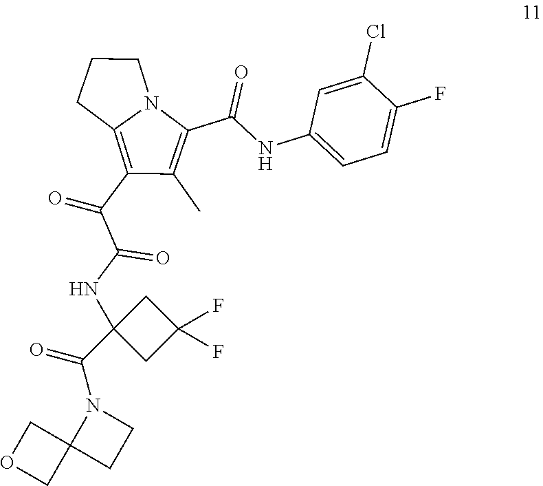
C(C1=C(C)C(C(C(NC2(C(N3C4(CC3)COC4)=O)CC(F)(F)C2)=O)=O)=C2N1CCC2)(=O)NC1=CC=C(F)C(Cl)=C1
